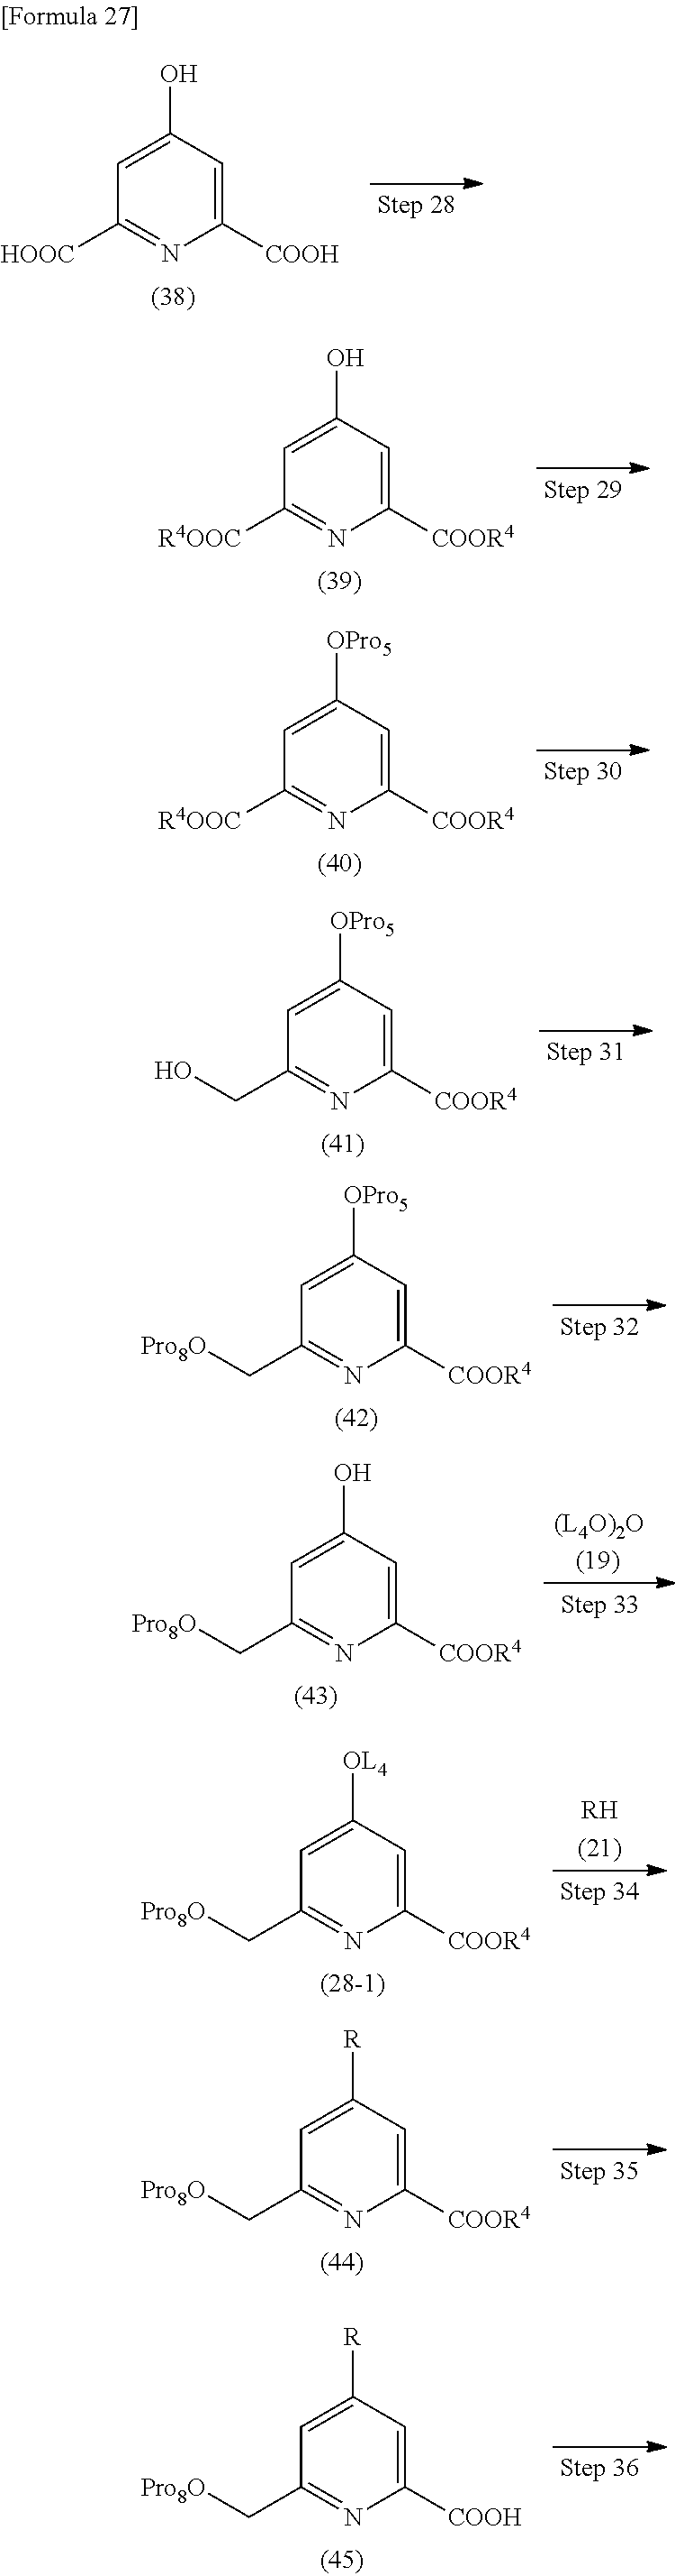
C1(O)=CC([HOOC])=NC([COOH])=C1.C1(O)=CC([R4OOC])=NC([COOR4])=C1.C1([OPro5])=CC([R4OOC])=NC([COOR4])=C1.C1([OPro5])=CC(CO)=NC([COOR4])=C1.C1([OPro5])=CC(C[Pro8O])=NC([COOR4])=C1.C1(O)=CC(C[Pro8O])=NC([COOR4])=C1.C1([OL4])=CC(C[Pro8O])=NC([COOR4])=C1.[RH].C1([R])=CC(C[Pro8O])=NC([COOR4])=C1.C1([R])=CC(C[Pro8O])=NC([COOH])=C1
